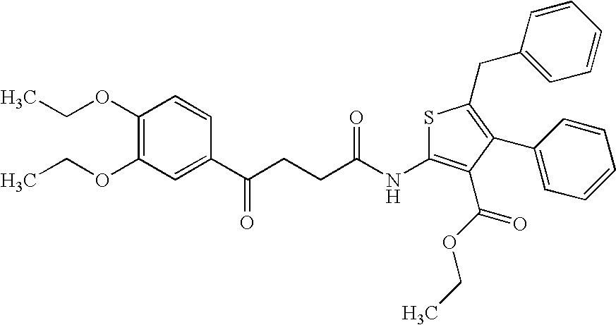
C(CCC(C1=CC(OCC)=C(OCC)C=C1)=O)(NC1=C(C(OCC)=O)C(C2=CC=CC=C2)=C(CC2=CC=CC=C2)S1)=O
